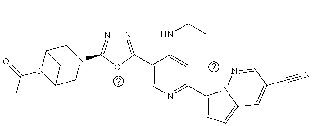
C1(C2=NN=C(N3CC4N(C(C)=O)C(C3)C4)O2)=CN=C(C2=CC=C3N2N=CC(C#N)=C3)C=C1NC(C)C
